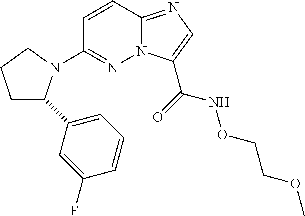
N12C(=NC=C1C(=O)NOCCOC)C=CC(N1C(C3=CC=CC(F)=C3)CCC1)=N2
